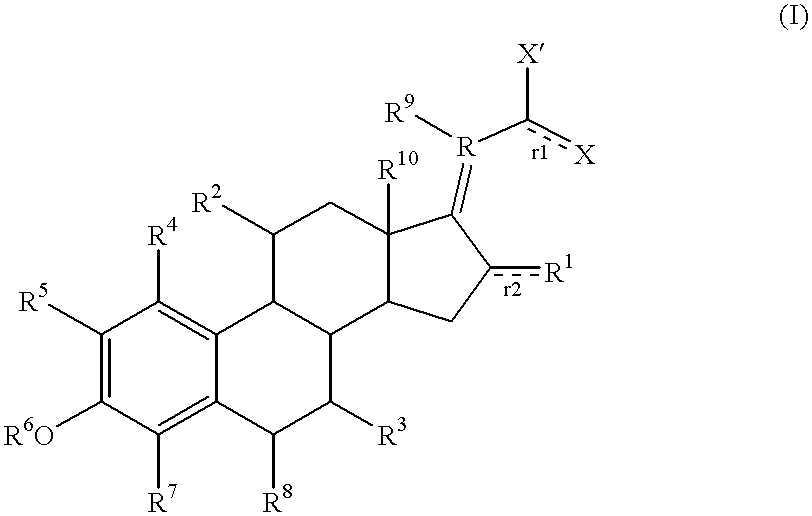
[R5]C1=C([R6O])C([R7])=C2C(=C1[R4])C1C([R2])CC3([R10])C(C1C([R3])C2[R8])Cc([R1])C3=[R](c([X])[X])[R9]
